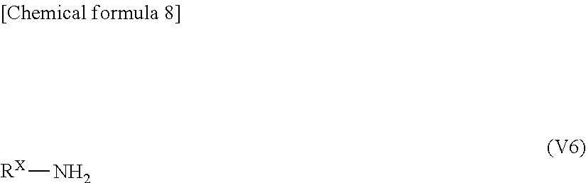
[RX]N
